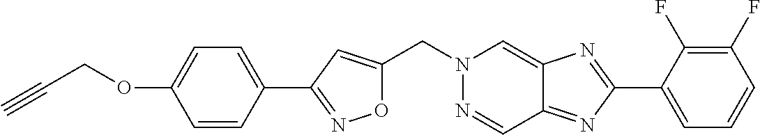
C1=CC(C2=NOC(CN3N=CC4=NC(C5=CC=CC(F)=C5F)=NC4=C3)=C2)=CC=C1OCC#C
